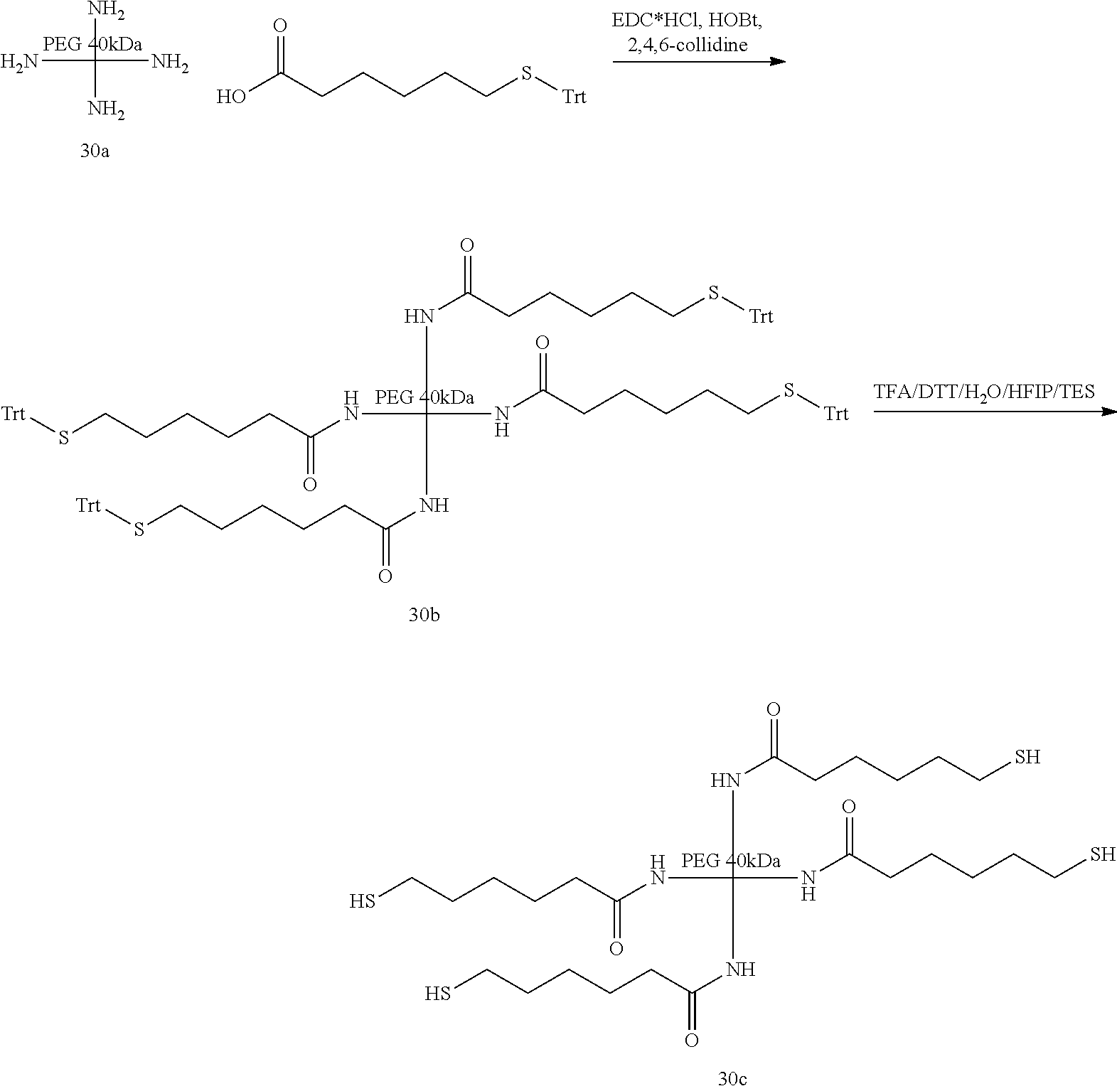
NC(N)(N)N.OC(CCCCCS[Trt])=O.N(C(NC(CCCCCS[Trt])=O)(NC(CCCCCS[Trt])=O)NC(CCCCCS[Trt])=O)C(CCCCCS[Trt])=O.N(C(NC(CCCCCS)=O)(NC(CCCCCS)=O)NC(CCCCCS)=O)C(CCCCCS)=O
